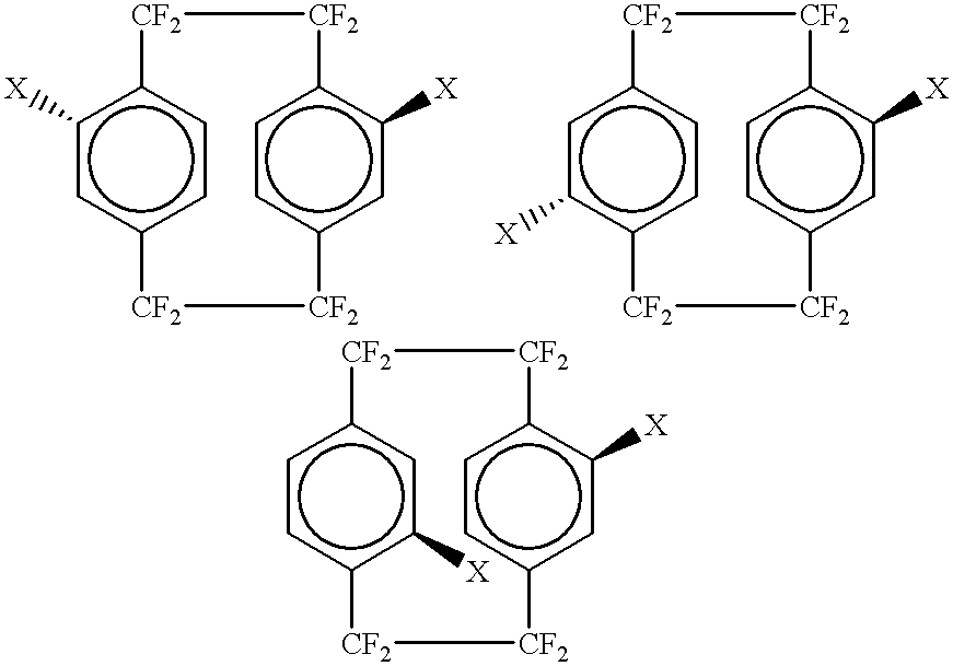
c12ccc(c([X])c1)[CF2][CF2]c1ccc(c([X])c1)[CF2][CF2]2.c12c([X])cc(cc1)[CF2][CF2]c1ccc(c([X])c1)[CF2][CF2]2.c12cc([X])c(cc1)[CF2][CF2]c1ccc(c([X])c1)[CF2][CF2]2
